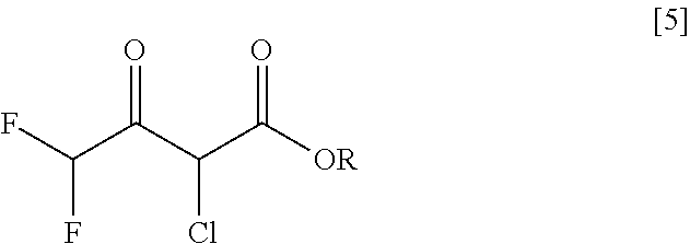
FC(C(C(C(=O)[OR])Cl)=O)F
